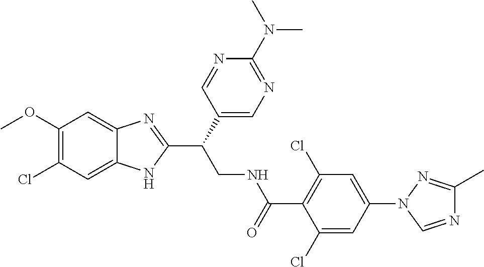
C1(OC)=C(Cl)C=C2C(=C1)N=C(C(CNC(C1=C(Cl)C=C(N3C=NC(C)=N3)C=C1Cl)=O)C1=CN=C(N(C)C)N=C1)N2
